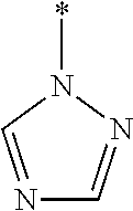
N1=CN(*)N=C1
